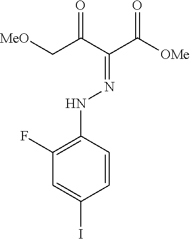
N(=C(C(C[MeO])=O)C([OMe])=O)NC1=C(F)C=C(I)C=C1
